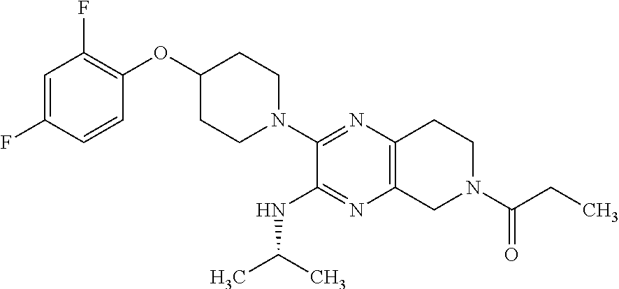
C1=C(F)C=CC(OC2CCN(C3=NC4=C(N=C3NC(C)C)CN(C(CC)=O)CC4)CC2)=C1F
